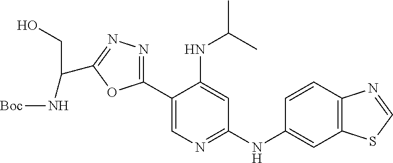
C1(C2=CN=C(NC3=CC4=C(C=C3)N=CS4)C=C2NC(C)C)=NN=C(C(CO)N[Boc])O1
